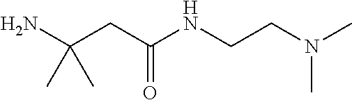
CC(C)(N)CC(NCCN(C)C)=O
